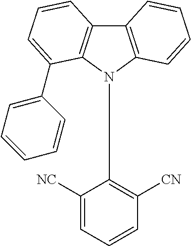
C12=C(N(C3=C([CN])C=CC=C3[NC])C3=C1C=CC=C3C1=CC=CC=C1)C=CC=C2
